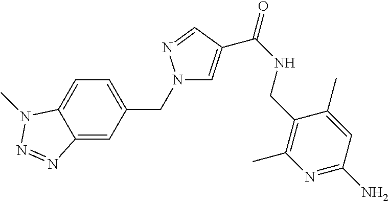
N1(CC2=CC=C3C(=C2)N=NN3C)C=C(C(=O)NCC2=C(C)N=C(N)C=C2C)C=N1
